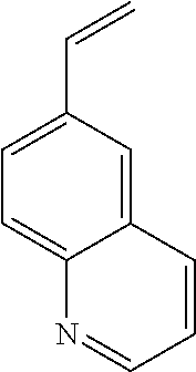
C(=C)C1=CC=C2C(=C1)C=CC=N2
